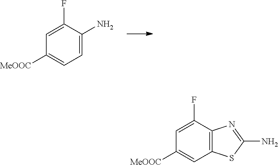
C1=C(N)C(F)=CC([MeOOC])=C1.C12=C(C(F)=CC([MeOOC])=C1)N=C(N)S2
